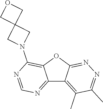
C12=NC=NC(N3CC4(C3)COC4)=C1OC1=NN=C(C)C(C)=C21
